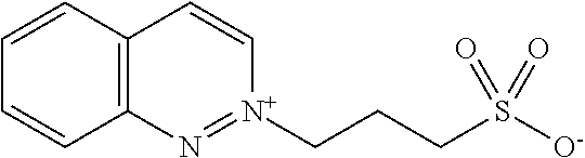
C12=C(C=CC=C1)C=C[N+](CCCS([O-])(=O)=O)=N2
